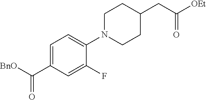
[BnO]C(C1=CC=C(N2CCC(CC([OEt])=O)CC2)C(F)=C1)=O
